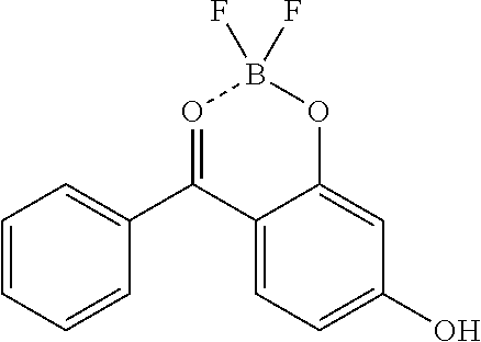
C12=CC=C(O)C=C1OB(F)(F)O=C2C1=CC=CC=C1
